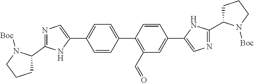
N1=C(C2CCCN2[Boc])NC(C2=CC=C(C3=C(C=O)C=C(C4=CN=C(C5CCCN5[Boc])N4)C=C3)C=C2)=C1
